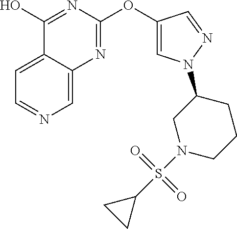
C1=C2C(=CC=N1)C(O)=NC(OC1=CN(C3CN(S(C4CC4)(=O)=O)CCC3)N=C1)=N2
